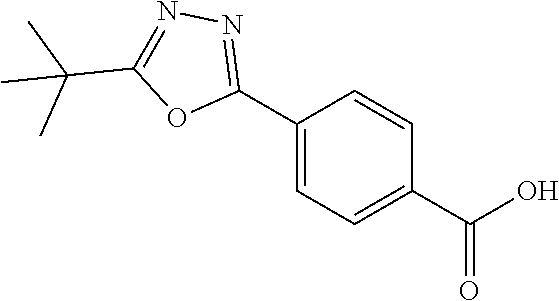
C1(C2=NN=C(C(C)(C)C)O2)=CC=C(C(O)=O)C=C1
